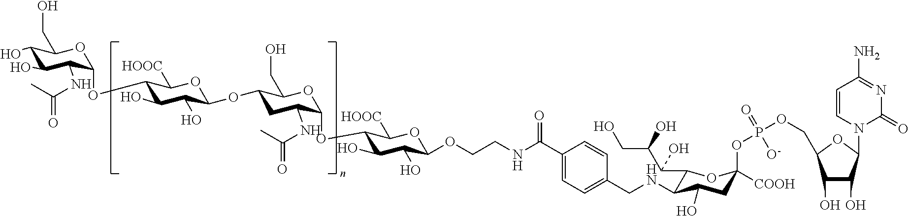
C1(O)C(O)C(NC(=O)C)C(OC2C(O)C(O)C(OC3CC(NC(C)=O)C(OC4C(O)C(O)C(OCCNC(C5=CC=C(CNC6C(O)CC(OP(OCC7C(O)C(O)C(N8C(=O)N=C(N)C=C8)O7)(=O)[O-])([COOH])OC6C(C(CO)O)O)C=C5)=O)OC4[HOOC])OC3CO)OC2[HOOC])OC1CO
